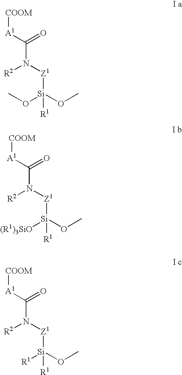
C(N([Z1][Si](OC)(OC)[R1])[R2])(=O)[A1][COOM].C(N([Z1][Si](OC)([(R1)3SiO])[R1])[R2])(=O)[A1][COOM].C(N([Z1][Si](OC)([R1])[R1])[R2])(=O)[A1][COOM]
